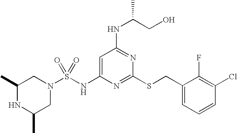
C1=C(NS(N2CC(C)NC(C)C2)(=O)=O)N=C(SCC2=CC=CC(Cl)=C2F)N=C1NC(CO)C
